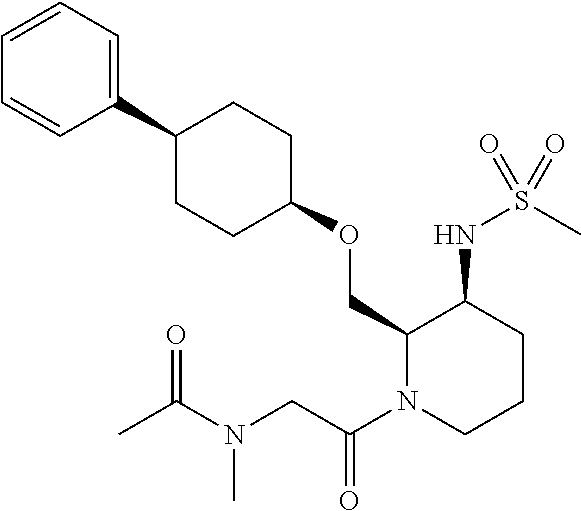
C1(OCC2C(NS(C)(=O)=O)CCCN2C(CN(C(C)=O)C)=O)CCC(C2=CC=CC=C2)CC1
